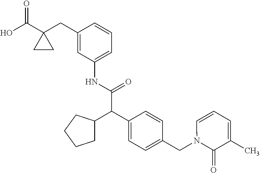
C1(C(O)=O)(CC2=CC(NC(C(C3=CC=C(CN4C(=O)C(C)=CC=C4)C=C3)C3CCCC3)=O)=CC=C2)CC1
